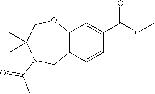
C12=C(C=CC(C(OC)=O)=C1)CN(C(C)=O)C(C)(C)CO2
